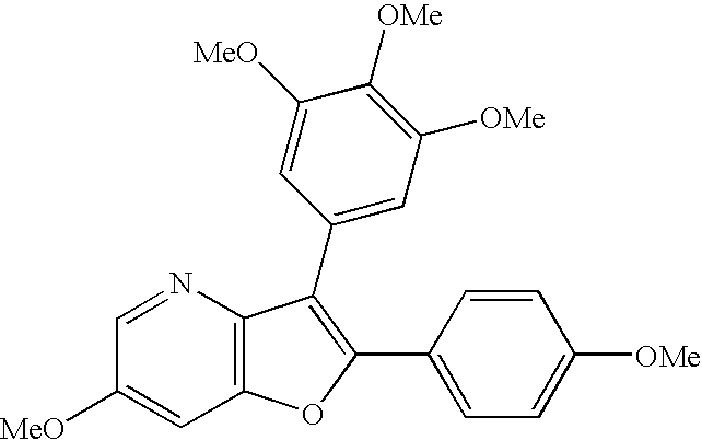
C1=NC2=C(C=C1[MeO])OC(C1=CC=C([OMe])C=C1)=C2C1=CC([OMe])=C([OMe])C([MeO])=C1
